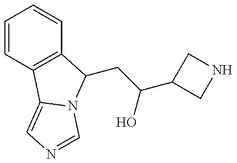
C1=CC2=C(C=C1)C(CC(C1CNC1)O)N1C2=CN=C1
